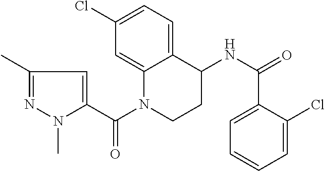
C1(Cl)=CC=C2C(=C1)N(C(=O)C1=CC(C)=NN1C)CCC2NC(C1=CC=CC=C1Cl)=O
